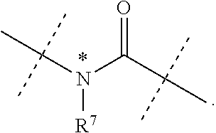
N(C(C(C)(C)C)=O)(C(C)(C)C)[R7]
